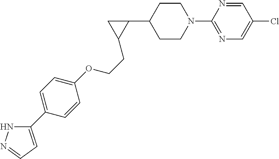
C1CN(C2=NC=C(Cl)C=N2)CCC1C1CC1CCOC1=CC=C(C2=CC=NN2)C=C1
